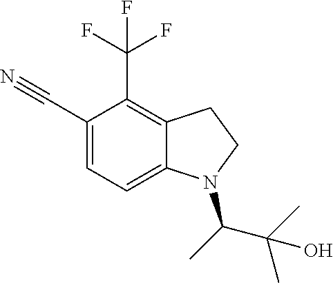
C1(C#N)=CC=C2C(=C1C(F)(F)F)CCN2C(C)C(C)(C)O
